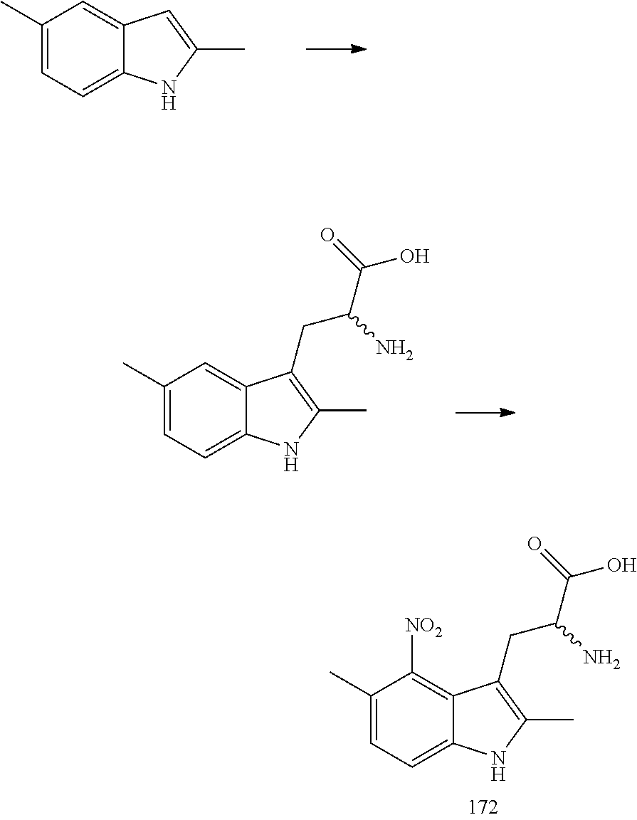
C1(C)=CC=C2C(=C1)C=C(C)N2.C1(C)=CC=C2C(=C1)C(CC(C(=O)O)N)=C(C)N2.C1(C)=CC=C2C(=C1[NO2])C(CC(C(=O)O)N)=C(C)N2
